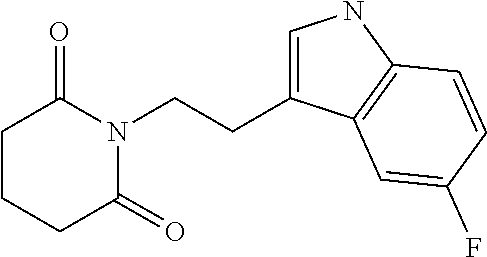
C(CN1C(=O)CCCC1=O)C1=CNC2=C1C=C(F)C=C2
